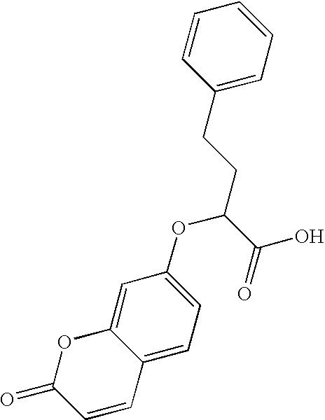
C1=CC=C(CCC(C(O)=O)OC2=CC=C3C(=C2)OC(=O)C=C3)C=C1
